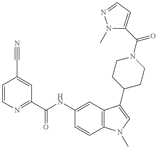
C1=CN=C(C(NC2=CC3=C(C=C2)N(C)C=C3C2CCN(C(=O)C3=CC=NN3C)CC2)=O)C=C1C#N
